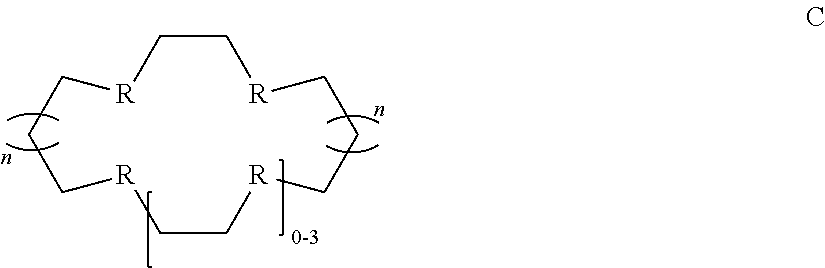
[R]1CC[R]CCC[R]CC[R]CCC1
